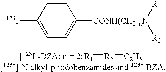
[123I]C1=CC=C([CONH(CH2)nN]([R1])[R2])C=C1.[R1]=[R2]=[C2H5]
